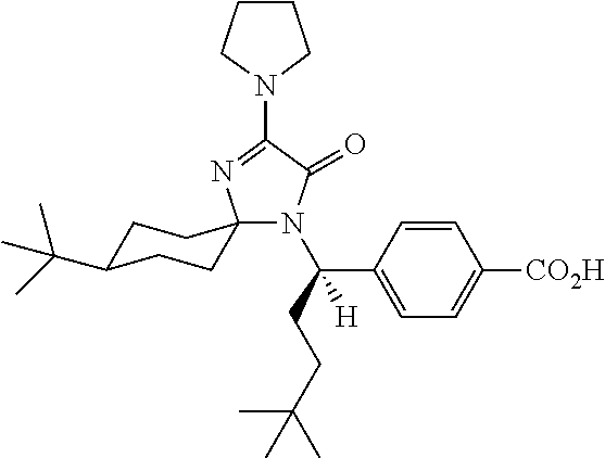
N1(C2=NC3(N(C(CCC(C)(C)C)(C4=CC=C([CO2H])C=C4)[H])C2=O)CCC(C(C)(C)C)CC3)CCCC1
